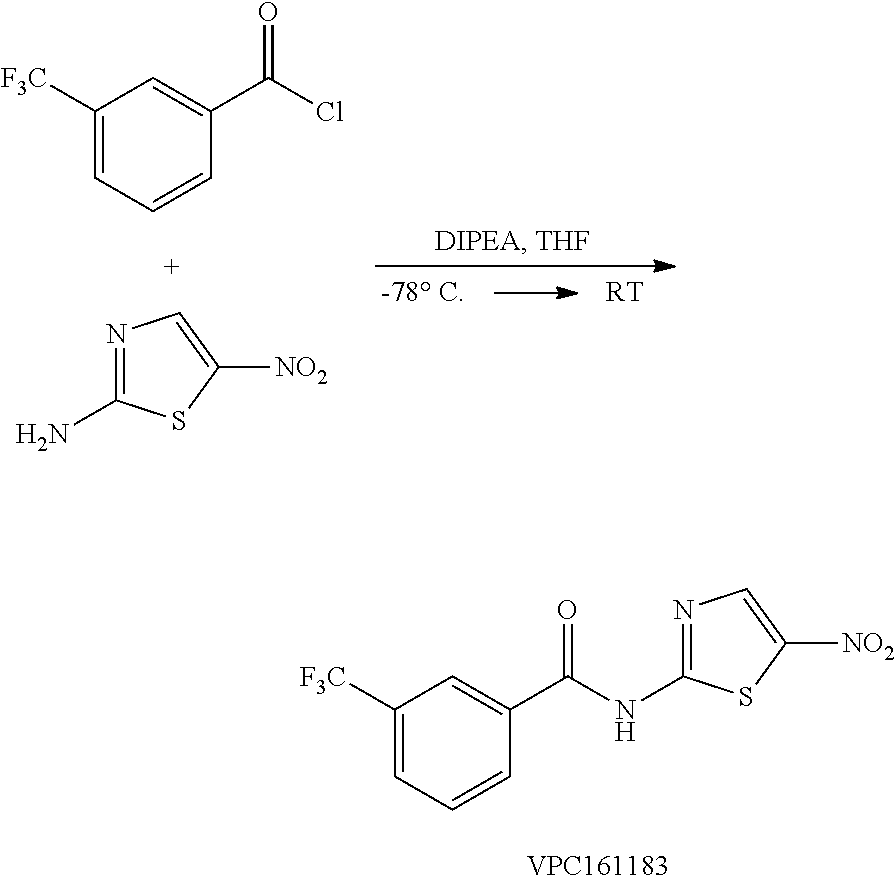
[RT].C1([F3C])=CC=CC(C(Cl)=O)=C1.N1=C(N)SC([NO2])=C1.C1([F3C])=CC=CC(C(NC2=NC=C([NO2])S2)=O)=C1
